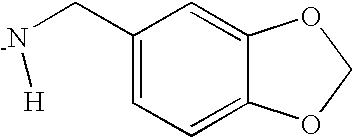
C1(C[-N][H])=CC=C2C(=C1)OCO2
